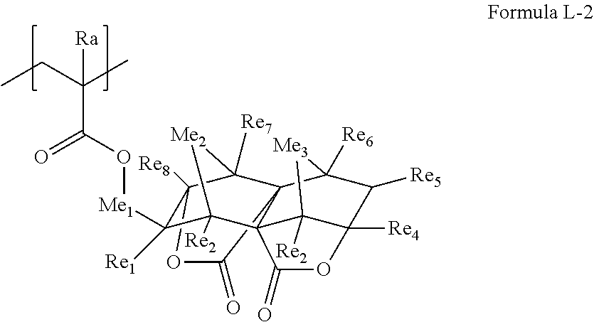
CCC(C)(C(O[Me1]C1([Re1])C2([Re8])C3([Re7])[Me2]C1([Re2])C14C5([Re2])C([Re4])(C([Re5])C([Re6])(C31C(=O)O2)[Me3]5)OC4=O)=O)[Ra]
